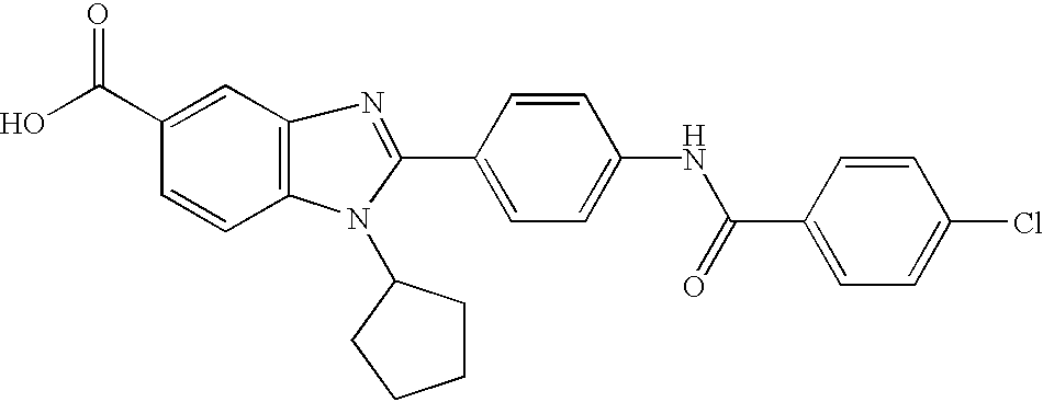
C1=CC2=C(C=C1C(O)=O)N=C(C1=CC=C(NC(C3=CC=C(Cl)C=C3)=O)C=C1)N2C1CCCC1
